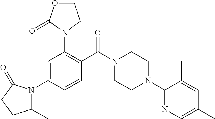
C1=C(N2C(C)CCC2=O)C=CC(C(N2CCN(C3=NC=C(C)C=C3C)CC2)=O)=C1N1CCOC1=O
